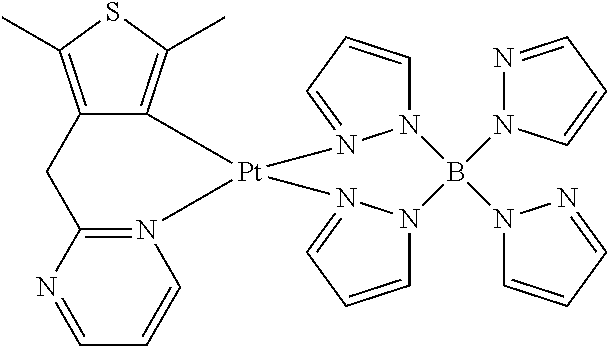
C12=C(C)SC(C)=C1[Pt]1(N3=C(C2)N=CC=C3)N2=CC=CN2B(N2C=CC=N2)(N2N=CC=C2)N2C=CC=N21
